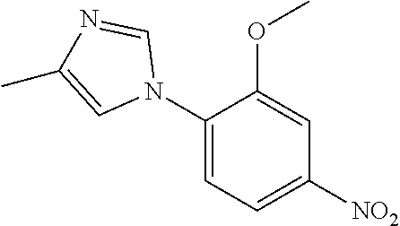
C1(N2C=NC(C)=C2)=CC=C([NO2])C=C1OC
